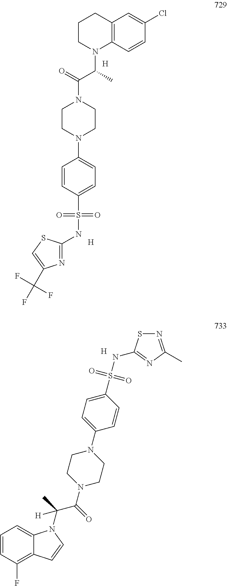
[H].C1(S(=O)(=O)NC2=NC(C)=NS2)=CC=C(N2CCN(C(C(N3C4=CC=CC(F)=C4C=C3)(C)[H])=O)CC2)C=C1.[H].C1CN(C(C(=O)N2CCN(C3=CC=C(S(=O)(=O)NC4=NC(C(F)(F)F)=CS4)C=C3)CC2)C)C2=C(C1)C=C(Cl)C=C2.[H]
